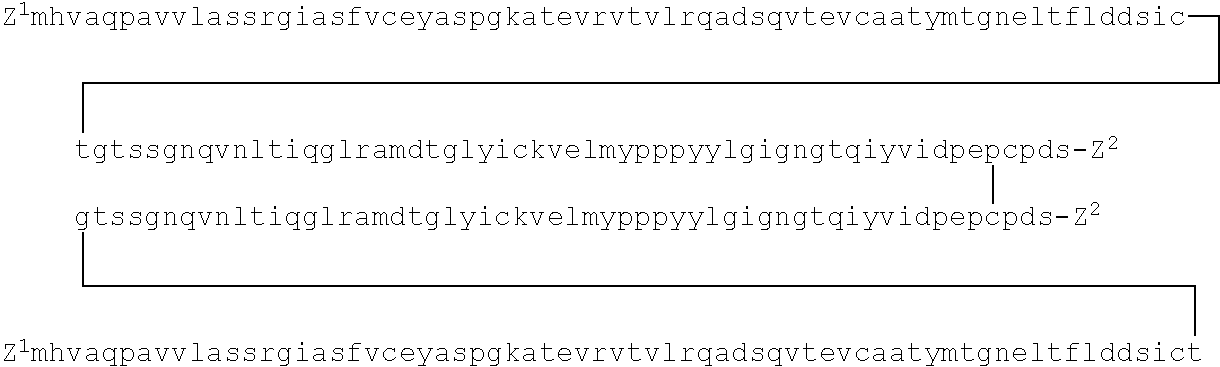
[Z1mhvaqpavvlassrgiasfvceyaspgkatevrvtvlrqadsqvtevcaatymtgneltflddsic]CCC[tgtssgnqvnltiqglramdtglyickvelmypppyylgigngtqiyvidpepcpds-Z2][gtssgnqvnltiqglramdtglyickvelmypppyylgigngtqiyvidpepcpds-Z2]CC[Z1mhvaqpavvlassrgiasfvceyaspgkatevrvtvlrqadsqvtevcaatymtgneltflddsict]
